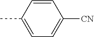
[CN]C1=CC=C(C)C=C1
